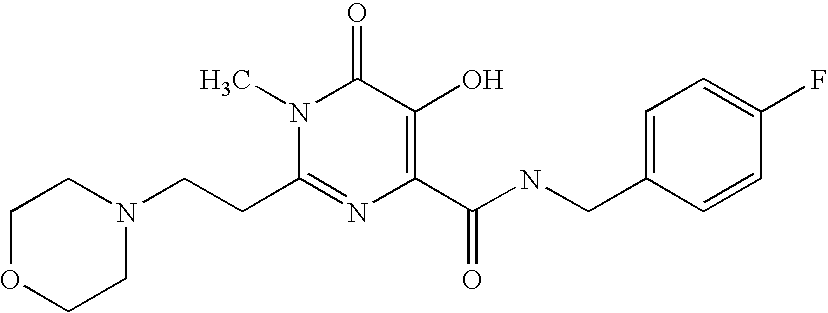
N1(C)C(CCN2CCOCC2)=NC(C(NCC2=CC=C(F)C=C2)=O)=C(O)C1=O
